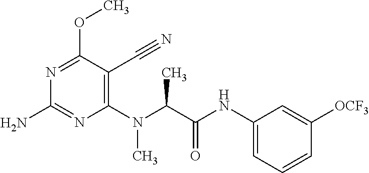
N1=C(OC)C(C#N)=C(N(C(C(NC2=CC=CC([OCF3])=C2)=O)C)C)N=C1N
